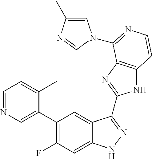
C1=C(C2=C(F)C=C3C(=C2)C(C2=NC4=C(N2)C=CN=C4N2C=C(C)N=C2)=NN3)C(C)=CC=N1
